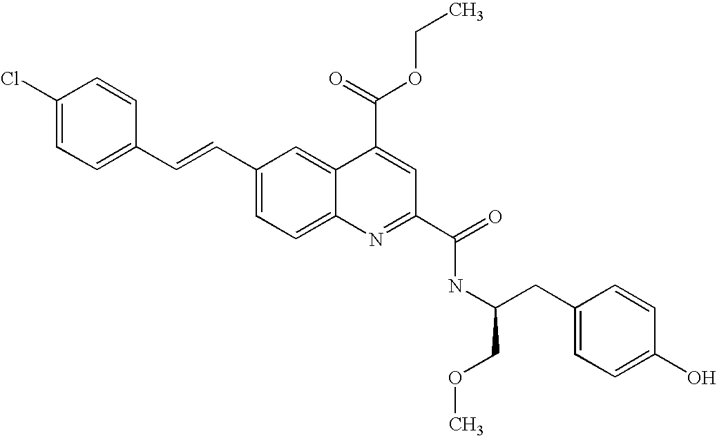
C(C1=CC=C2C(=C1)C(C(OCC)=O)=CC(C(=O)NC(CC1=CC=C(O)C=C1)COC)=N2)=CC1=CC=C(Cl)C=C1
